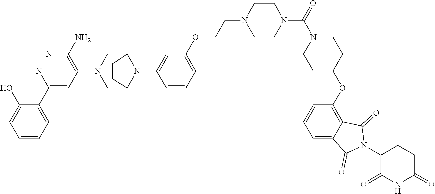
C1=CC=C(C(=CC(=C(N)N)N2CC3N(C4=CC(OCCN5CCN(C(=O)N6CCC(OC7=C8C(=CC=C7)C(=O)N(C7C(=O)NC(=O)CC7)C8=O)CC6)CC5)=CC=C4)C(C2)CC3)N)C(O)=C1
